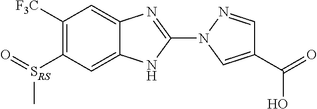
C1([F3C])=C([SRS](=O)C)C=C2C(=C1)N=C(N1C=C(C(=O)O)C=N1)N2
